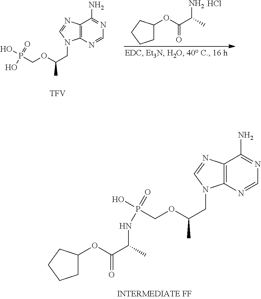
C12=C(N=CN=C1N)N(CC(OCP(O)(=O)O)C)C=N2.[TFV].Cl.O(C(=O)C(C)N)C1CCCC1.C12=C(N=CN=C1N)N(CC(OCP(NC(C(=O)OC1CCCC1)C)(=O)O)C)C=N2
